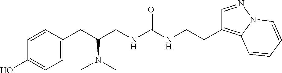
C1(CC(CNC(NCCC2=C3N(N=C2)C=CC=C3)=O)N(C)C)=CC=C(O)C=C1
